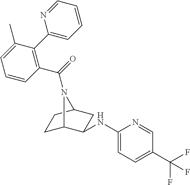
C1C2C(NC3=CC=C(C(F)(F)F)C=N3)CC(C1)N2C(=O)C1=C(C2=CC=CC=N2)C(C)=CC=C1
